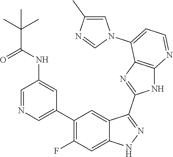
C1=NC=C(C2=C(F)C=C3C(=C2)C(C2=NC4=C(N2)N=CC=C4N2C=C(C)N=C2)=NN3)C=C1NC(C(C)(C)C)=O
